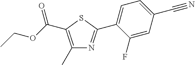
C1(C)=C(C(OCC)=O)SC(C2=CC=C(C#N)C=C2F)=N1
